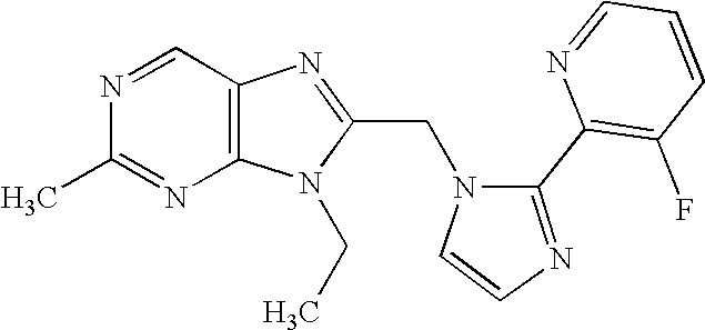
N1=CC2=C(N=C1C)N(CC)C(CN1C=CN=C1C1=C(F)C=CC=N1)=N2
